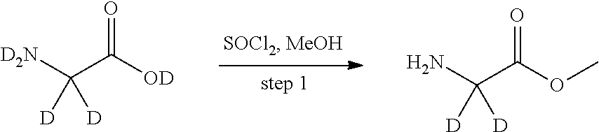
[D2N]C(C([OD])=O)([D])[D].NC(C(OC)=O)([D])[D]
